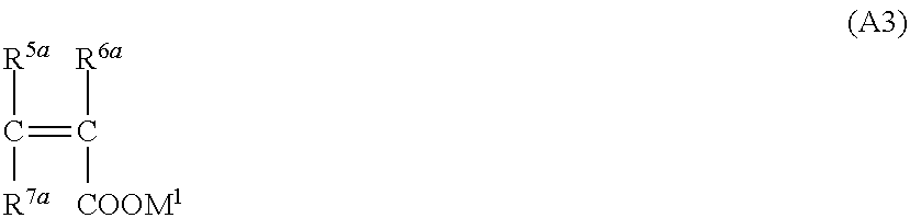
C(=C([R6a])[COOM1])([R5a])[R7a]
